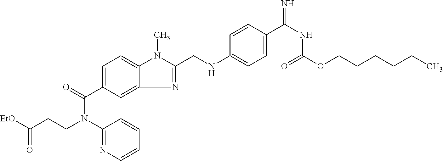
C(CCN(C(C1=CC=C2C(=C1)N=C(CNC1=CC=C(C(=N)NC(=O)OCCCCCC)C=C1)N2C)=O)C1=NC=CC=C1)([EtO])=O
